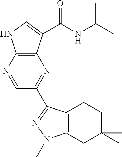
C12=C(C(C(NC(C)C)=O)=CN1)N=C(C1=NN(C)C3=C1CCC(C)(C)C3)C=N2
